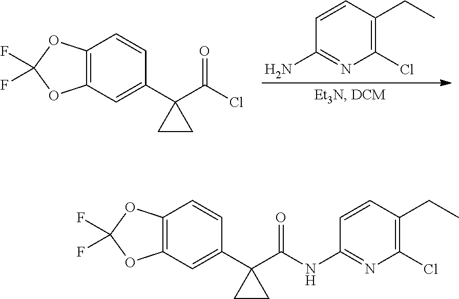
C1(Cl)=C(CC)C=CC(N)=N1.C12=C(C=C(C3(C(Cl)=O)CC3)C=C1)OC(F)(F)O2.C12=C(C=C(C3(C(NC4=NC(Cl)=C(CC)C=C4)=O)CC3)C=C1)OC(F)(F)O2
